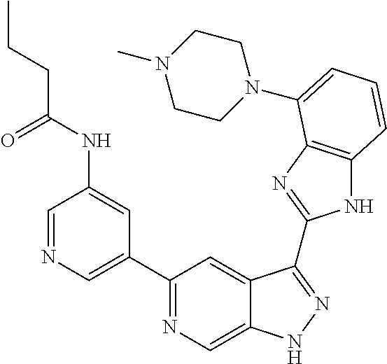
C1=NC=C(C2=NC=C3C(=C2)C(C2=NC4=C(N2)C=CC=C4N2CCN(C)CC2)=NN3)C=C1NC(CCC)=O
